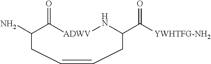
NC1C(=O)[ADWV]NC(C([YWHTFG-NH2])=O)CC=CC1
